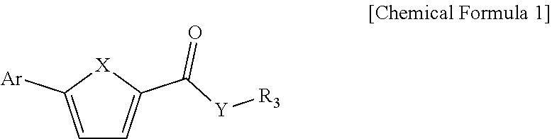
C1=C([Ar])[X]C(C([Y][R3])=O)=C1
